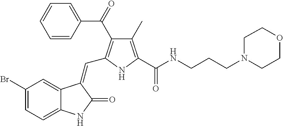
C1(Br)=CC=C2C(=C1)C(=CC1=C(C(=O)C3=CC=CC=C3)C(C)=C(C(NCCCN3CCOCC3)=O)N1)C(=O)N2
